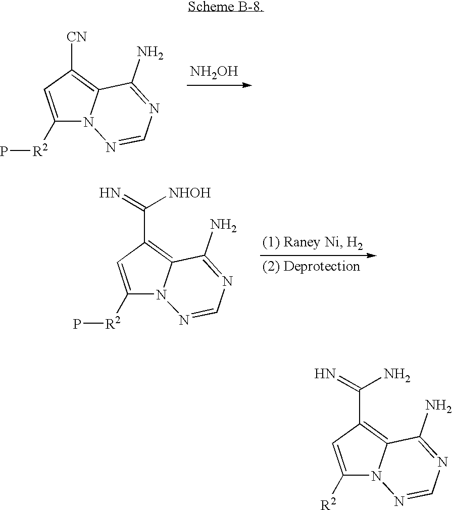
C1([R2]P)=CC([CN])=C2N1N=CN=C2N.[NH2OH].C1([R2]P)=CC(C(=N)[NHOH])=C2N1N=CN=C2N.C1([R2])=CC(C(=N)N)=C2N1N=CN=C2N
